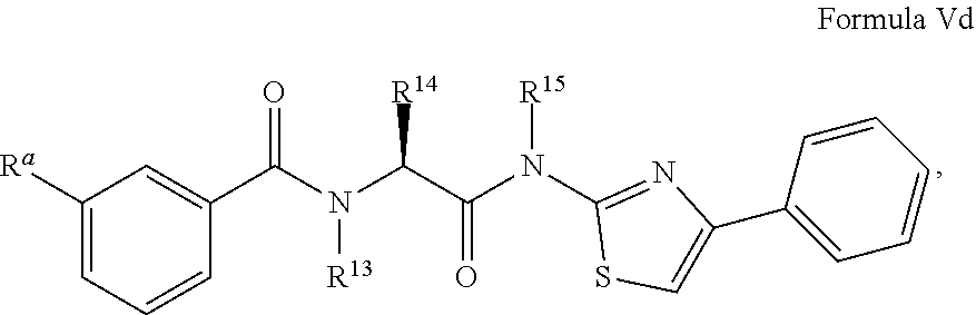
C1([Ra])=CC=CC(C(N(C(C(N(C2=NC(C3=CC=CC=C3)=CS2)[R15])=O)[R14])[R13])=O)=C1
